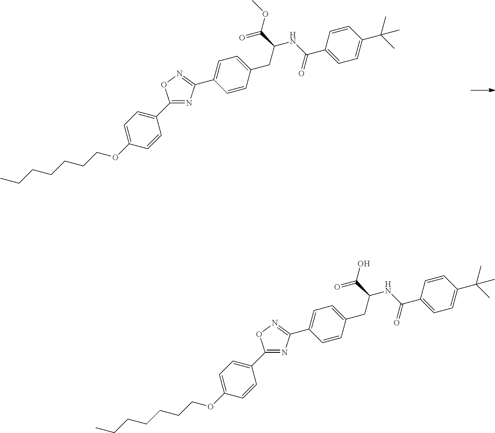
C1=C(OCCCCCCC)C=CC(C2=NC(C3=CC=C(CC(C(=O)OC)NC(C4=CC=C(C(C)(C)C)C=C4)=O)C=C3)=NO2)=C1.C1=C(OCCCCCCC)C=CC(C2=NC(C3=CC=C(CC(C(=O)O)NC(C4=CC=C(C(C)(C)C)C=C4)=O)C=C3)=NO2)=C1
